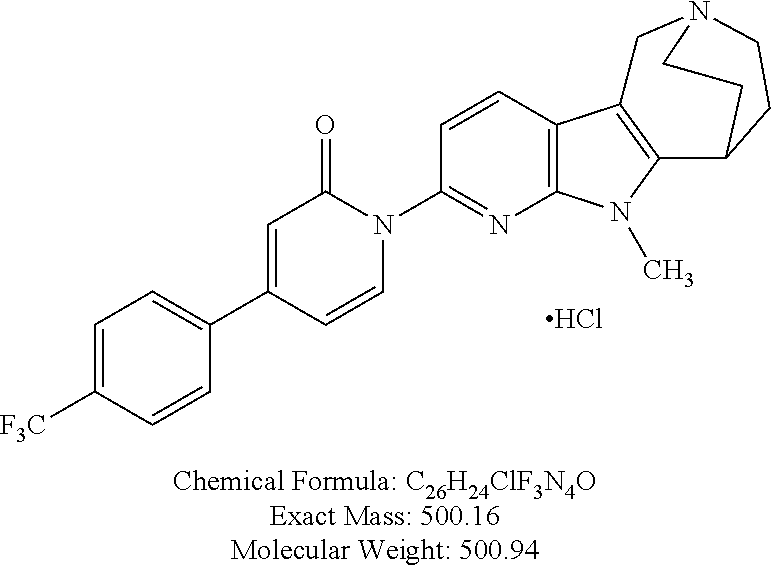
C1=C([F3C])C=CC(C2=CC(=O)N(C3=NC4=C(C=C3)C3=C(N4C)C4CCN(C3)CC4)C=C2)=C1.Cl
